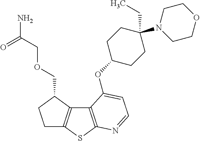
C1C2=C(C(COCC(N)=O)C1)C1=C(S2)N=CC=C1OC1CCC(N2CCOCC2)(CC)CC1
